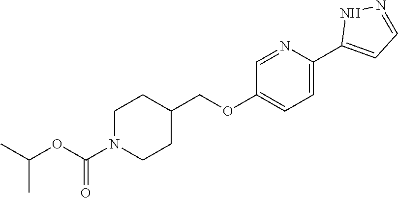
C1=NC(C2=CC=NN2)=CC=C1OCC1CCN(C(OC(C)C)=O)CC1
